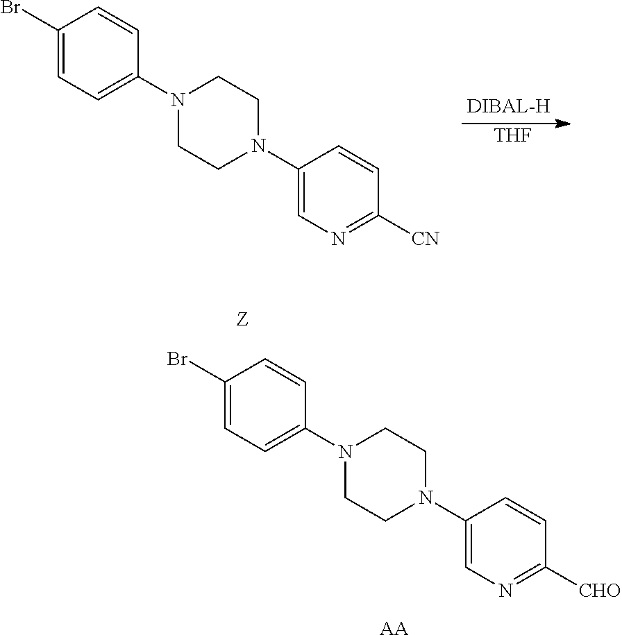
[AA].C1(Br)=CC=C(N2CCN(C3=CN=C([CHO])C=C3)CC2)C=C1.C1(Br)=CC=C(N2CCN(C3=CN=C([CN])C=C3)CC2)C=C1.[Z].[THF]
